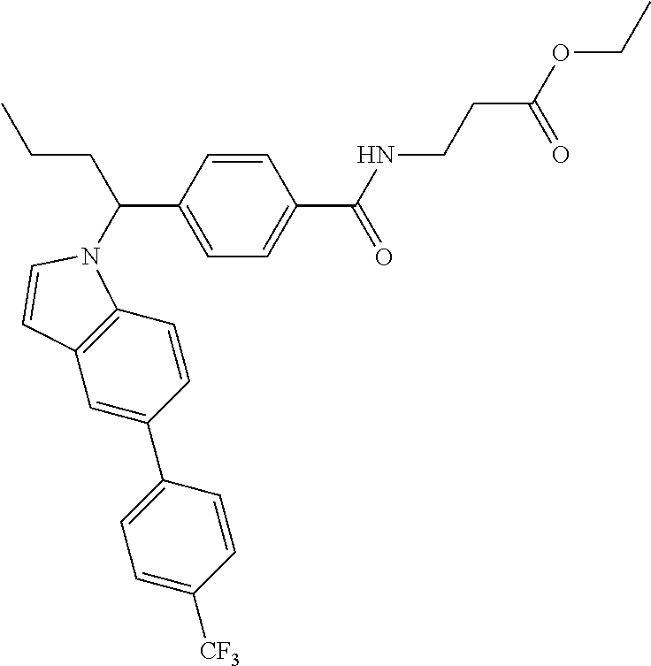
C(CCC)(C1=CC=C(C(=O)NCCC(=O)OCC)C=C1)N1C2=C(C=C(C3=CC=C([CF3])C=C3)C=C2)C=C1
